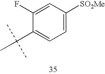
C1=C(F)C(C(C)(C)C)=CC=C1[SO2Me]
